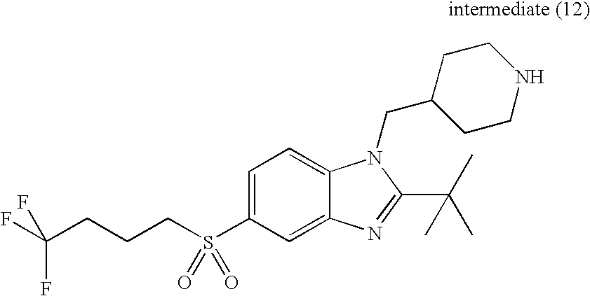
C1=C(S(CCCC(F)(F)F)(=O)=O)C=C2C(=C1)N(CC1CCNCC1)C(C(C)(C)C)=N2
